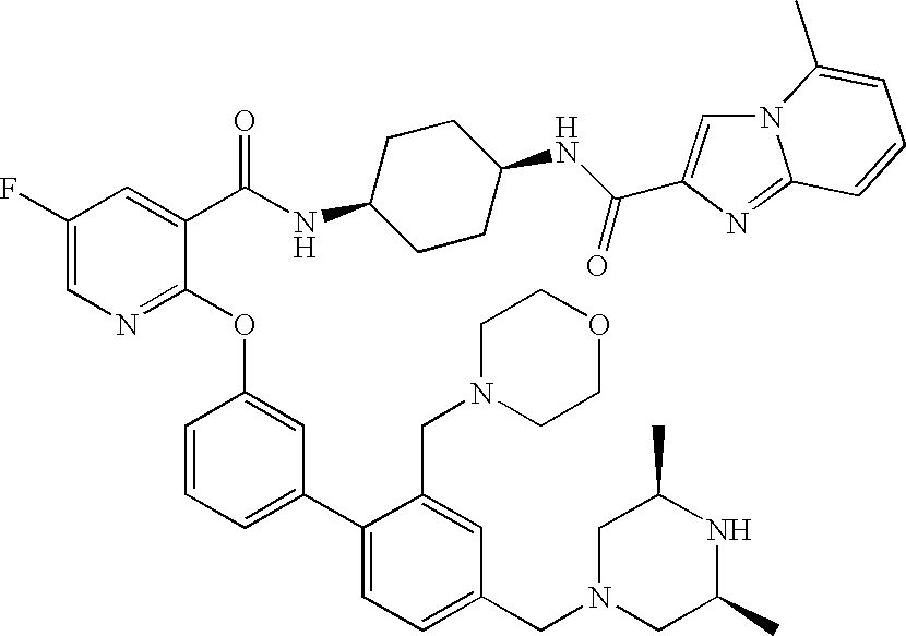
C1(F)=CN=C(OC2=CC(C3=CC=C(CN4CC(C)NC(C)C4)C=C3CN3CCOCC3)=CC=C2)C(C(=O)NC2CCC(NC(=O)C3=CN4C(=N3)C=CC=C4C)CC2)=C1
